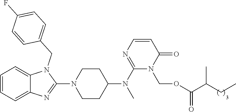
C1=CC=C2C(=C1)N(CC1=CC=C(F)C=C1)C(N1CCC(N(C3=NC=CC(=O)N3COC(=O)C(C)CC)C)CC1)=N2
